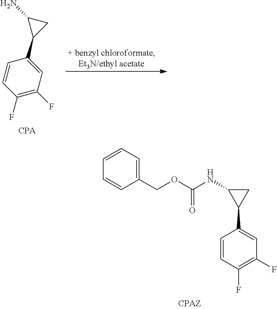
C1=CC=C(COC(=O)NC2CC2C2=CC(F)=C(F)C=C2)C=C1.C1=C(C2CC2N)C=CC(F)=C1F
